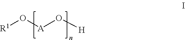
[R1]O[A]O[H]
